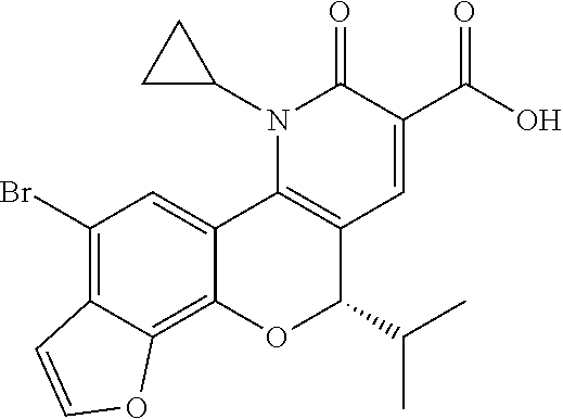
N1(C2CC2)C2=C(C=C(C(O)=O)C1=O)C(C(C)C)OC1=C3C(=C(Br)C=C21)C=CO3
